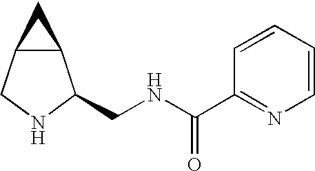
C12C(CNC1CNC(C1=NC=CC=C1)=O)C2
